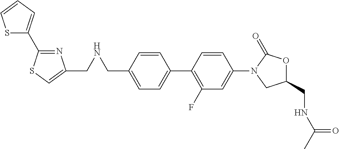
C1=C(CNCC2=CSC(C3=CC=CS3)=N2)C=CC(C2=C(F)C=C(N3CC(CNC(C)=O)OC3=O)C=C2)=C1
